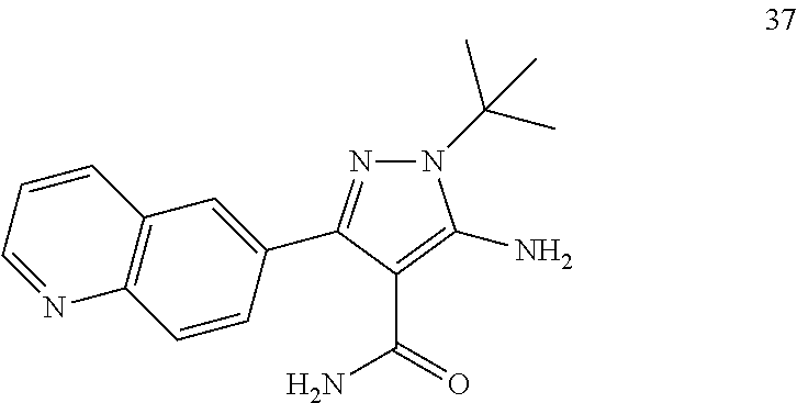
N1(C(C)(C)C)N=C(C2=CC3=C(C=C2)N=CC=C3)C(C(=O)N)=C1N
